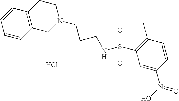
C1=CC2=C(C=C1)CCN(CCCNS(C1=C(C)C=CC(N(O)=O)=C1)(=O)=O)C2.Cl
